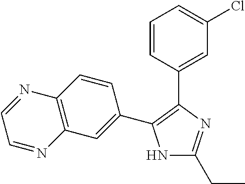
N1C(CC)=NC(C2=CC(Cl)=CC=C2)=C1C1=CC2=C(C=C1)N=CC=N2
